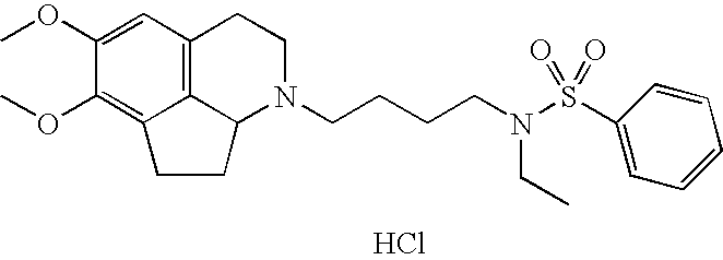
Cl.C12=C3C=C(OC)C(OC)=C1CCC2N(CCCCN(S(=O)(=O)C1=CC=CC=C1)CC)CC3
